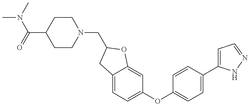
N1(CC2OC3=CC(OC4=CC=C(C5=CC=NN5)C=C4)=CC=C3C2)CCC(C(=O)N(C)C)CC1
